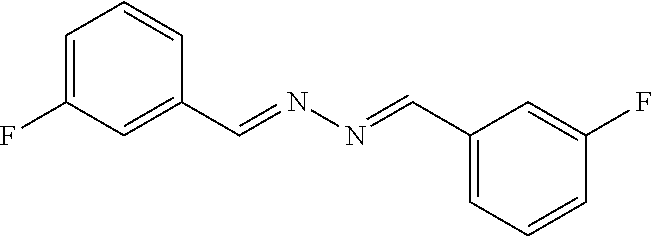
C1=C(F)C=C(C=NN=CC2=CC=CC(F)=C2)C=C1
